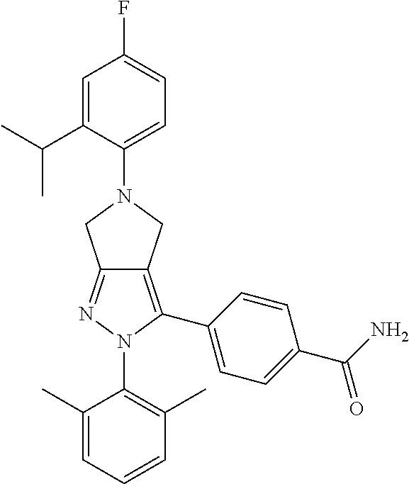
C1(C)=CC=CC(C)=C1N1C(C2=CC=C(C(N)=O)C=C2)=C2C(=N1)CN(C1=CC=C(F)C=C1C(C)C)C2
